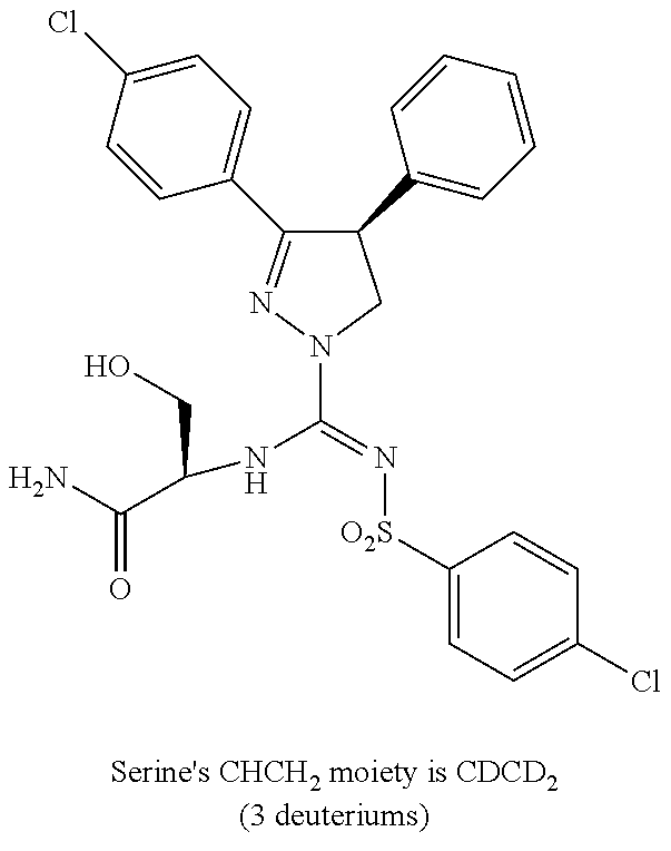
C1(C2=CC=CC=C2)C(C2=CC=C(Cl)C=C2)=NN(C(=N[O2S]C2=CC=C(Cl)C=C2)NC(C(=O)N)CO)C1
